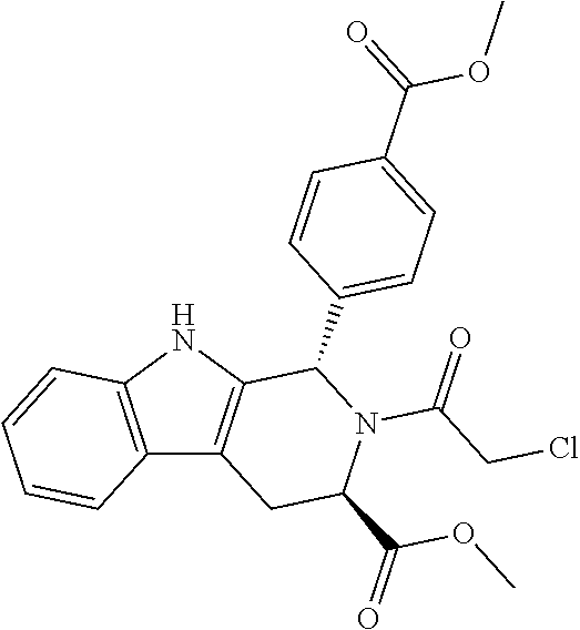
C12=C(NC3=C1CC(C(OC)=O)N(C(=O)CCl)C3C1=CC=C(C(OC)=O)C=C1)C=CC=C2
